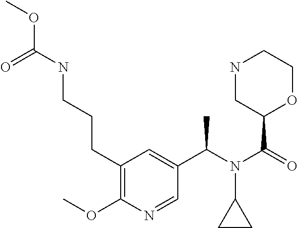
C1(C(N(C(=O)C2OCCNC2)C2CC2)C)=CC(CCCNC(OC)=O)=C(OC)N=C1
